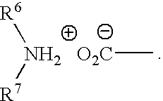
[R6][NH2    O2C]([R7])C
